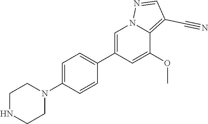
C1NCCN(C2=CC=C(C3=CN4C(=C(C#N)C=N4)C(OC)=C3)C=C2)C1
